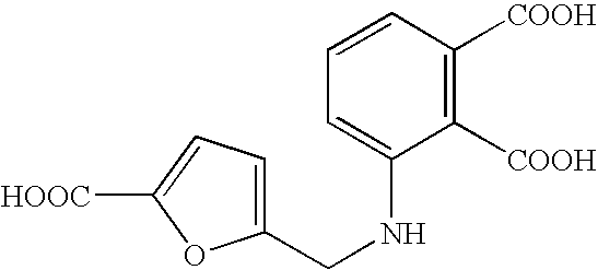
C1(CNC2=CC=CC([COOH])=C2[COOH])=CC=C([HOOC])O1
